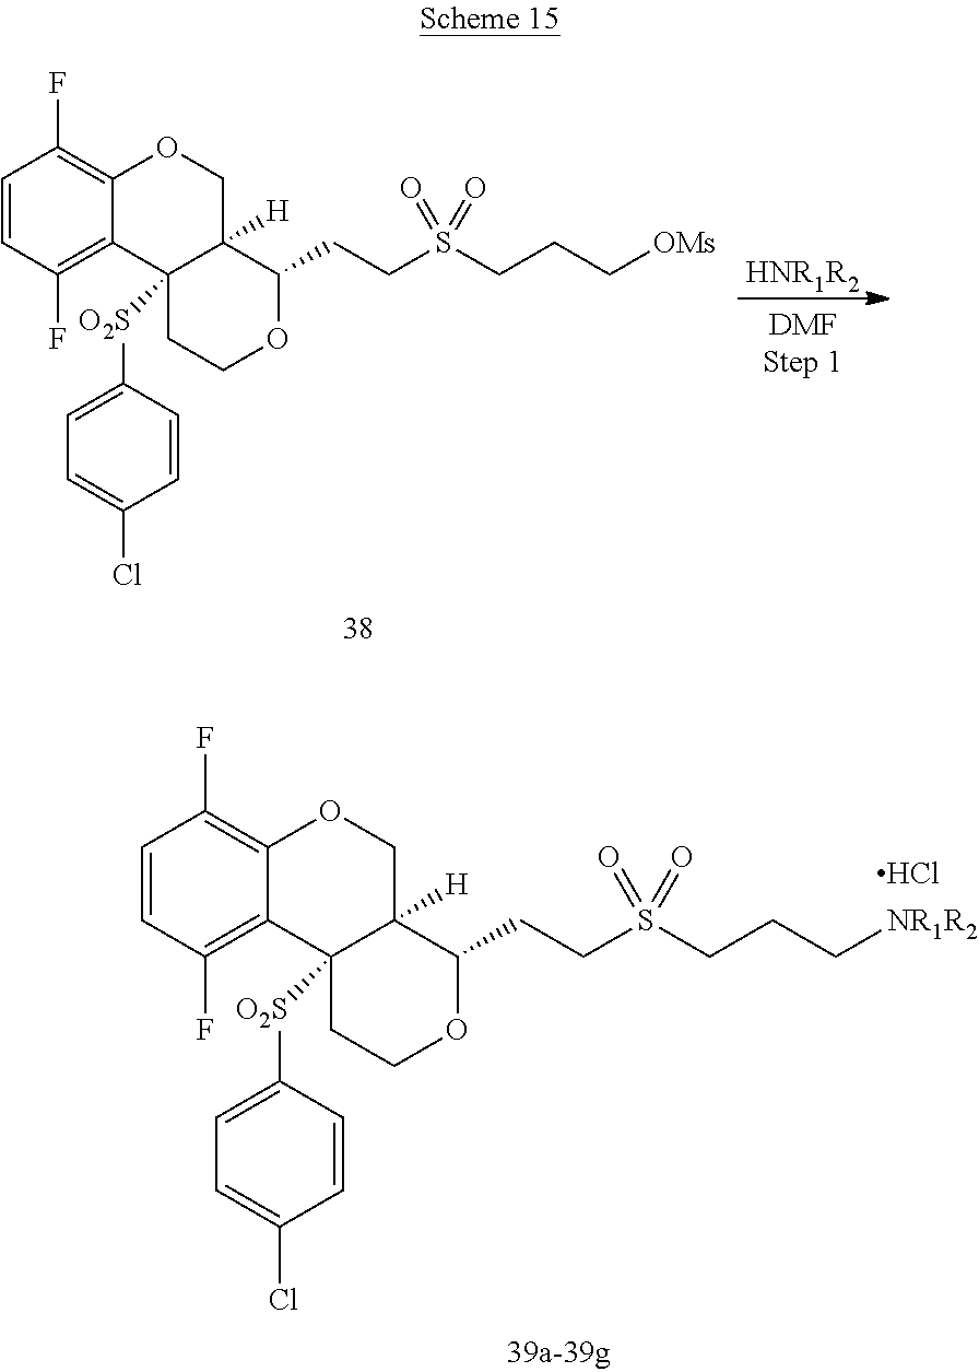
C1=CC(F)=C2C(=C1F)OCC1([H])C2([O2S]C2=CC=C(Cl)C=C2)CCOC1CCS(CCC[NR1R2])(=O)=O.Cl.C1=CC(F)=C2C(=C1F)OCC1([H])C2([O2S]C2=CC=C(Cl)C=C2)CCOC1CCS(CCC[OMs])(=O)=O.[HNR1R2]
